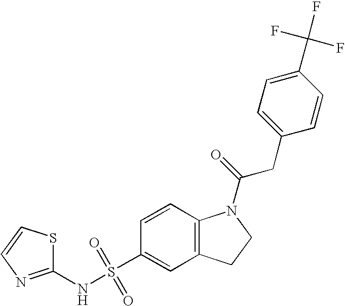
C1(NS(C2=CC3=C(C=C2)N(C(=O)CC2=CC=C(C(F)(F)F)C=C2)CC3)(=O)=O)=NC=CS1
